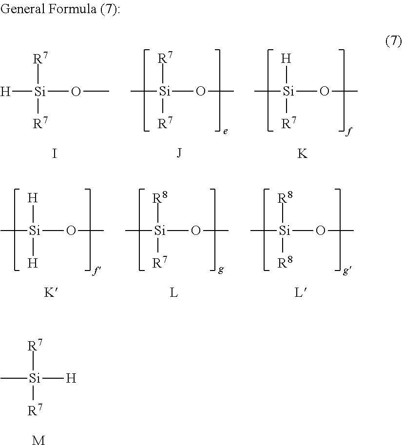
[H][Si](OC)([R7])[R7].C[Si](OC)([R7])[R7].C[Si](OC)([H])[R7].I.[J].[K].C[Si](OC)([H])[H].C[Si](OC)([R8])[R7].C[Si](OC)([R8])[R8].[K].[L].[L].C[Si]([H])([R7])[R7].[M]
